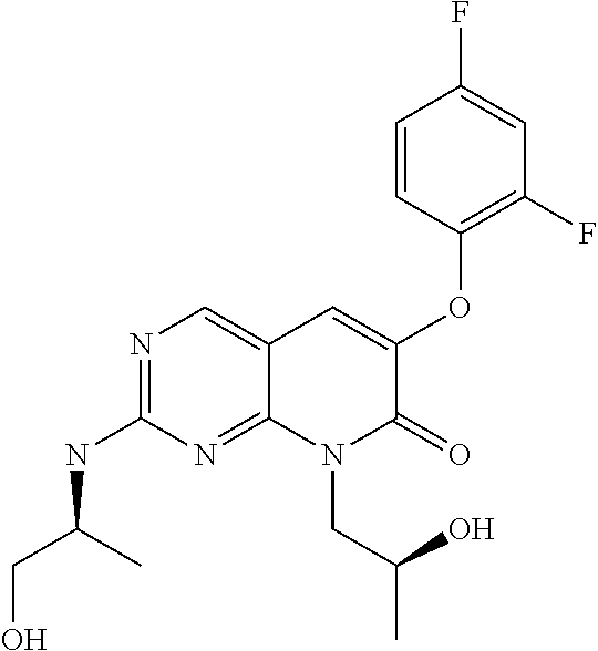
C1=CC(OC2=CC3=CN=C(NC(CO)C)N=C3N(CC(C)O)C2=O)=C(F)C=C1F
